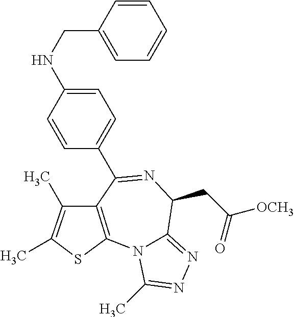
C(C([OCH3])=O)C1C2=NN=C(C)N2C2=C(C(C3=CC=C(NCC4=CC=CC=C4)C=C3)=N1)C(C)=C(C)S2
